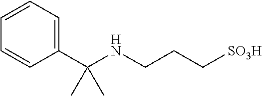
C1=CC=CC(C(NCCC[SO3H])(C)C)=C1
